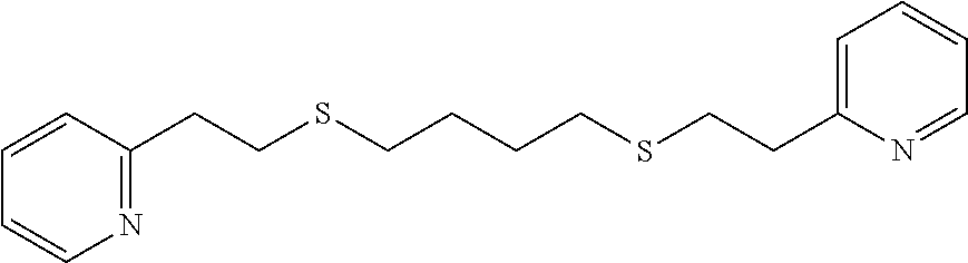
C1(CCSCCCCSCCC2=CC=CC=N2)=NC=CC=C1
